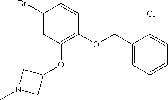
C1(OCC2=CC=CC=C2Cl)=C(OC2CN(C)C2)C=C(Br)C=C1
